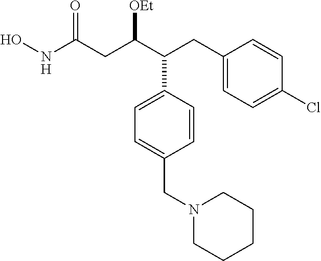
ONC(CC(C(CC1=CC=C(Cl)C=C1)C1=CC=C(CN2CCCCC2)C=C1)[OEt])=O
